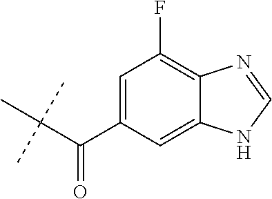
C(C(C)(C)C)(C1=CC(F)=C2C(=C1)NC=N2)=O
